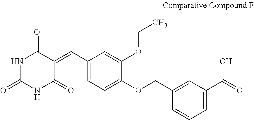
N1C(=O)NC(=O)C(=CC2=CC=C(OCC3=CC(C(=O)O)=CC=C3)C(OCC)=C2)C1=O
